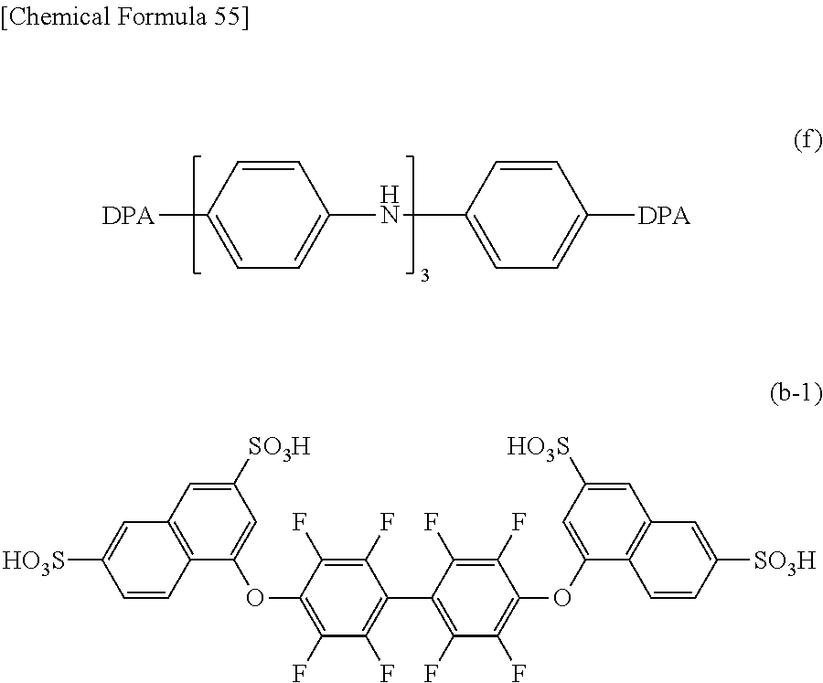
[DPA]C1=CC=C(NC2=CC=C([DPA])C=C2)C=C1.C1([SO3H])=CC2=C(C(OC3=C(F)C(F)=C(C4=C(F)C(F)=C(OC5=CC([HO3S])=CC6=C5C=CC([SO3H])=C6)C(F)=C4F)C(F)=C3F)=C1)C=CC([HO3S])=C2
